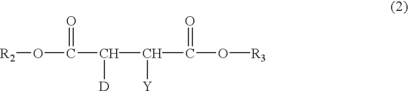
[R2]OC(C(C(C(O[R3])=O)[Y])[D])=O
